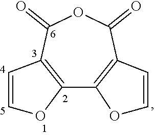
C12=C(C(=O)OC(=O)C3=C1OC=C3)C=CO2
